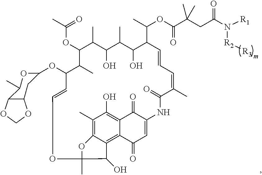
C1(C)=C2C3=C4C(=C1O)C(=O)C(=CC4=O)NC(=O)C(C)=CC=CC(C(C)OC(C(CC(N([R1])[R2][R3])=O)(C)C)=O)C(O)C(C)C(O)C(C)C(OC(=O)C)C(C)C(OC1CC4C(C(C)O1)OCO4)C=COC(C)(C3O)O2
